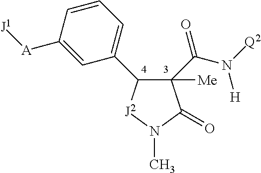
C1(C(N([Q2])[H])=O)([Me])C(C2=CC=CC([A][J1])=C2)[J2]N(C)C1=O
